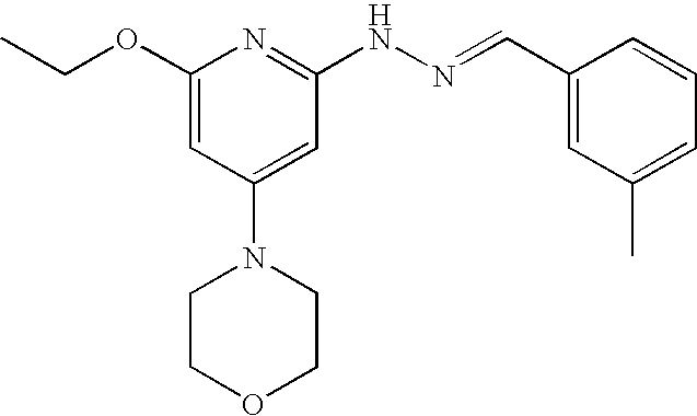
CCOC1=CC(N2CCOCC2)=CC(NN=CC2=CC(C)=CC=C2)=N1
